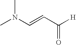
CN(C)C=CC([H])=O
